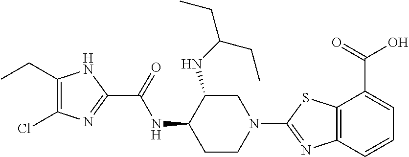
C12=C(C=CC=C1C(=O)O)N=C(N1CC(NC(CC)CC)C(NC(C3=NC(Cl)=C(CC)N3)=O)CC1)S2
